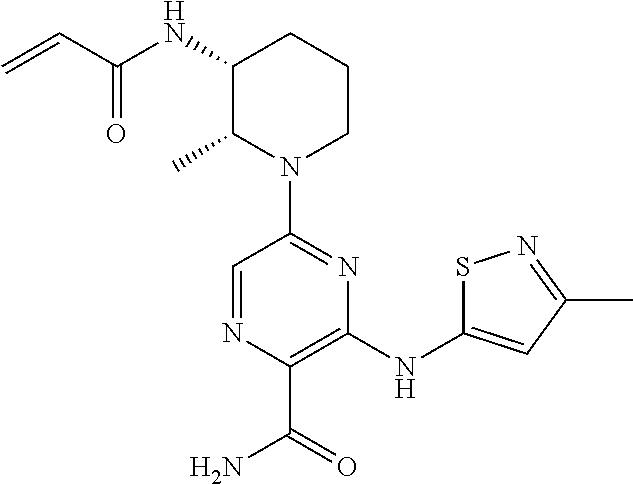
C1=NC(C(=O)N)=C(NC2=CC(C)=NS2)N=C1N1CCCC(NC(C=C)=O)C1C
